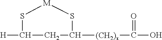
[H]C1CC([(CH2)x]C(=O)O)S[M]S1
